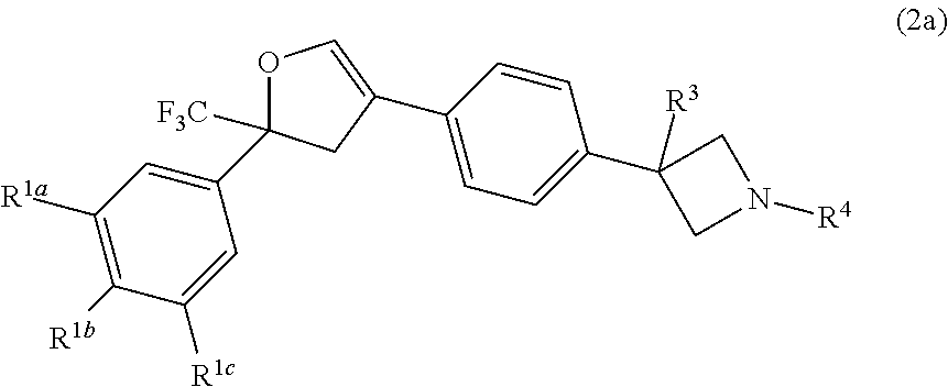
O1C=C(C2=CC=C(C3([R3])CN([R4])C3)C=C2)CC1(C1=CC([R1a])=C([R1b])C([R1c])=C1)[F3C]
